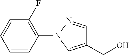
C1=CC(N2N=CC(CO)=C2)=C(F)C=C1
